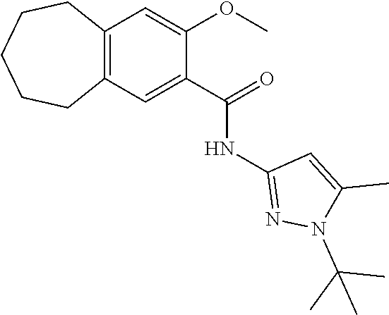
C12=C(C=C(C(=O)NC3=NN(C(C)(C)C)C(C)=C3)C(OC)=C1)CCCCC2
